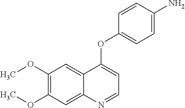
C1(OC)=C(OC)C=C2C(=C1)C(OC1=CC=C(N)C=C1)=CC=N2
